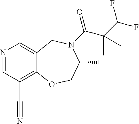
N1=CC(C#N)=C2C(=C1)CN(C(=O)C(C(F)F)(C)C)C(C)CO2
